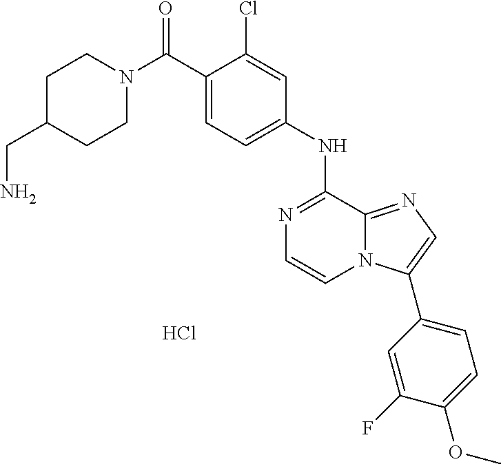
N1(C(C2=CC=C(NC3=NC=CN4C3=NC=C4C3=CC=C(OC)C(F)=C3)C=C2Cl)=O)CCC(CN)CC1.Cl
